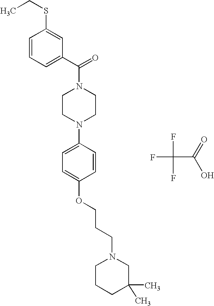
C1CN(C2=CC=C(OCCCN3CCCC(C)(C)C3)C=C2)CCN1C(=O)C1=CC=CC(SCC)=C1.FC(F)(C(O)=O)F
